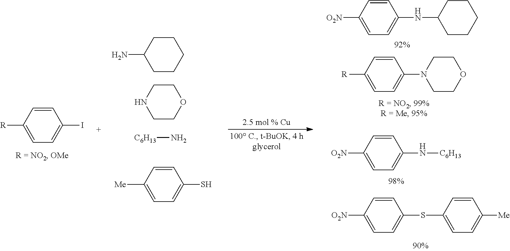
C1([R])=CC=C(I)C=C1.C1([R])=CC=C(N2CCOCC2)C=C1.C1([O2N])=CC=C(N[C6H13])C=C1.C1([O2N])=CC=C(SC2=CC=C([Me])C=C2)C=C1.C1([O2N])=CC=C(NC2CCCCC2)C=C1.C1(N)CCCCC1.N1CCOCC1.[C6H13]N.C1([Me])=CC=C(S)C=C1
